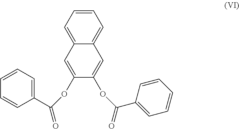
C1=CC=C2C(=C1)C=C(OC(=O)C1=CC=CC=C1)C(OC(=O)C1=CC=CC=C1)=C2
